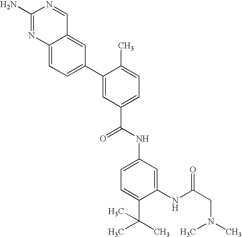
C12=CC(C3=CC(C(NC4=CC=C(C(C)(C)C)C(NC(CN(C)C)=O)=C4)=O)=CC=C3C)=CC=C1N=C(N)N=C2
